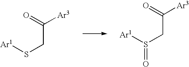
C(CS[Ar1])(=O)[Ar3].C(CS([Ar1])=O)(=O)[Ar3]
